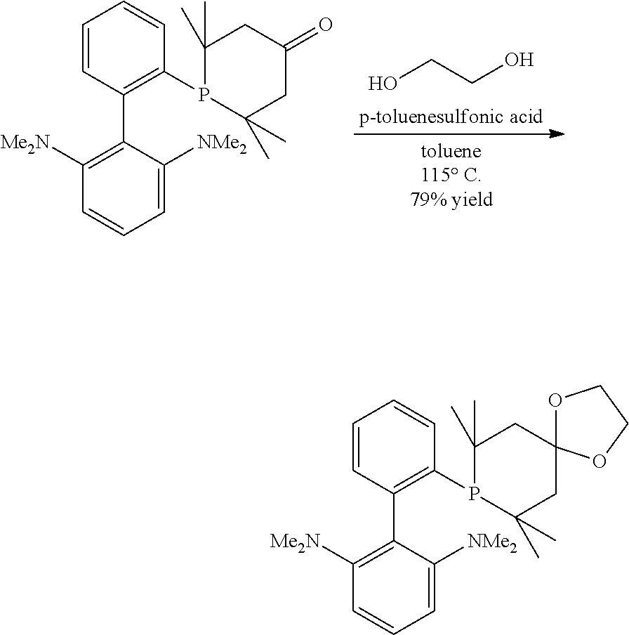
C1=CC(C2=C([Me2N])C=CC=C2[NMe2])=C(P2C(C)(C)CC(=O)CC2(C)C)C=C1.OCCO.C1=CC(C2=C([Me2N])C=CC=C2[NMe2])=C(P2C(C)(C)CC3(CC2(C)C)OCCO3)C=C1
